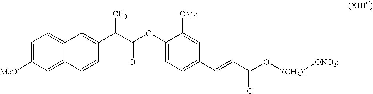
C1=C([MeO])C=C2C(=C1)C=C(C(C(OC1=CC=C(C=CC(O[(CH2)4][ONO2])=O)C=C1[OMe])=O)C)C=C2
